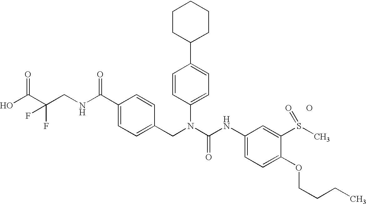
OC(C(CNC(C1=CC=C(CN(C(NC2=CC=C(OCCCC)C(S(C)=O)=C2)=O)C2=CC=C(C3CCCCC3)C=C2)C=C1)=O)(F)F)=O.O
